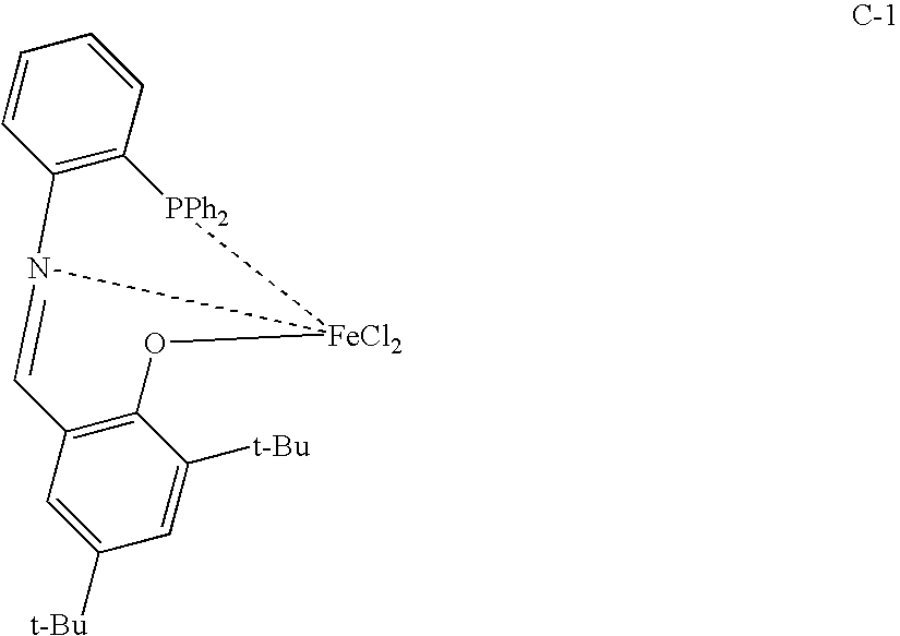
C1=CC2=C(C=C1)[PPh2][FeCl2]1N2=CC2=C(C([t-Bu])=CC([t-Bu])=C2)O1
